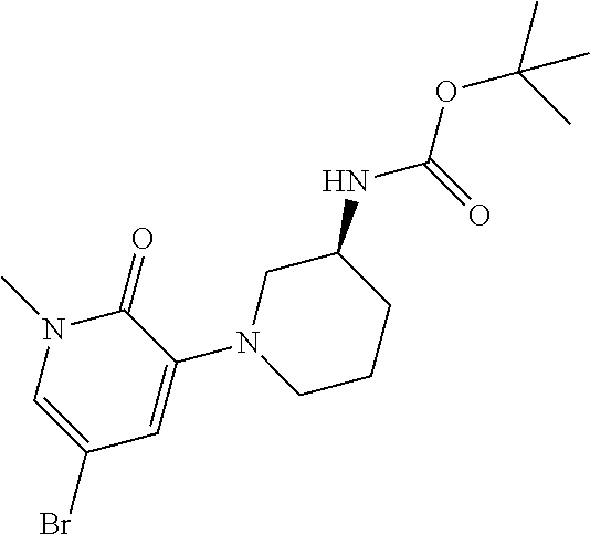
BrC1=CN(C)C(=O)C(N2CCCC(NC(=O)OC(C)(C)C)C2)=C1
